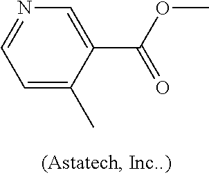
C1=C(C)C(C(=O)OC)=CN=C1
